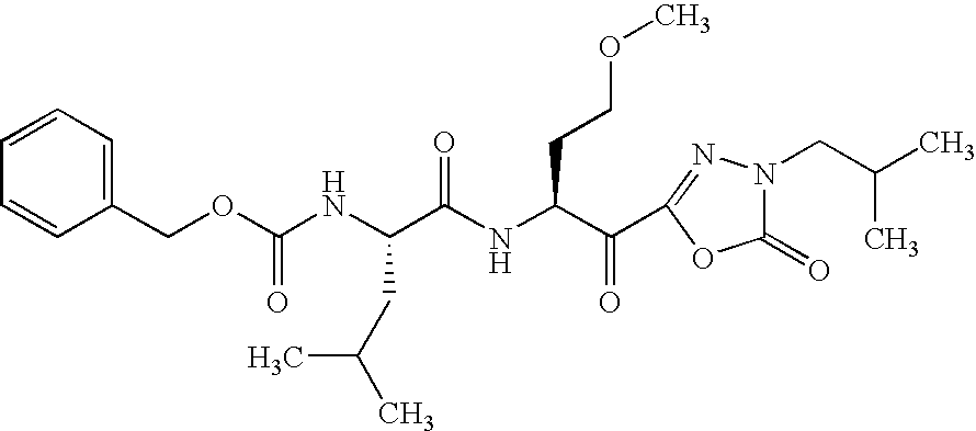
C1=CC=C(COC(NC(CC(C)C)C(NC(C(=O)C2=NN(CC(C)C)C(=O)O2)CCOC)=O)=O)C=C1
